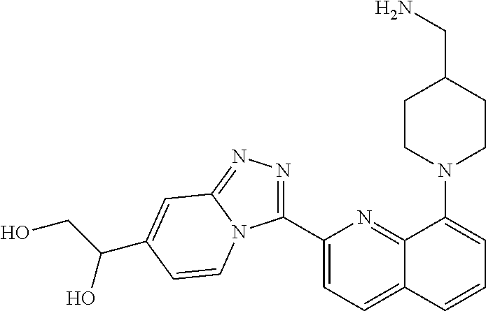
C1(C2=NN=C3N2C=CC(C(CO)O)=C3)=CC=C2C(=N1)C(N1CCC(CN)CC1)=CC=C2
